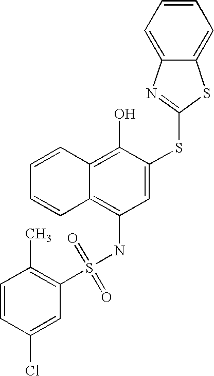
C1=CC=CC2=C(O)C(SC3=NC4=CC=CC=C4S3)=CC(NS(C3=C(C)C=CC(Cl)=C3)(=O)=O)=C12
